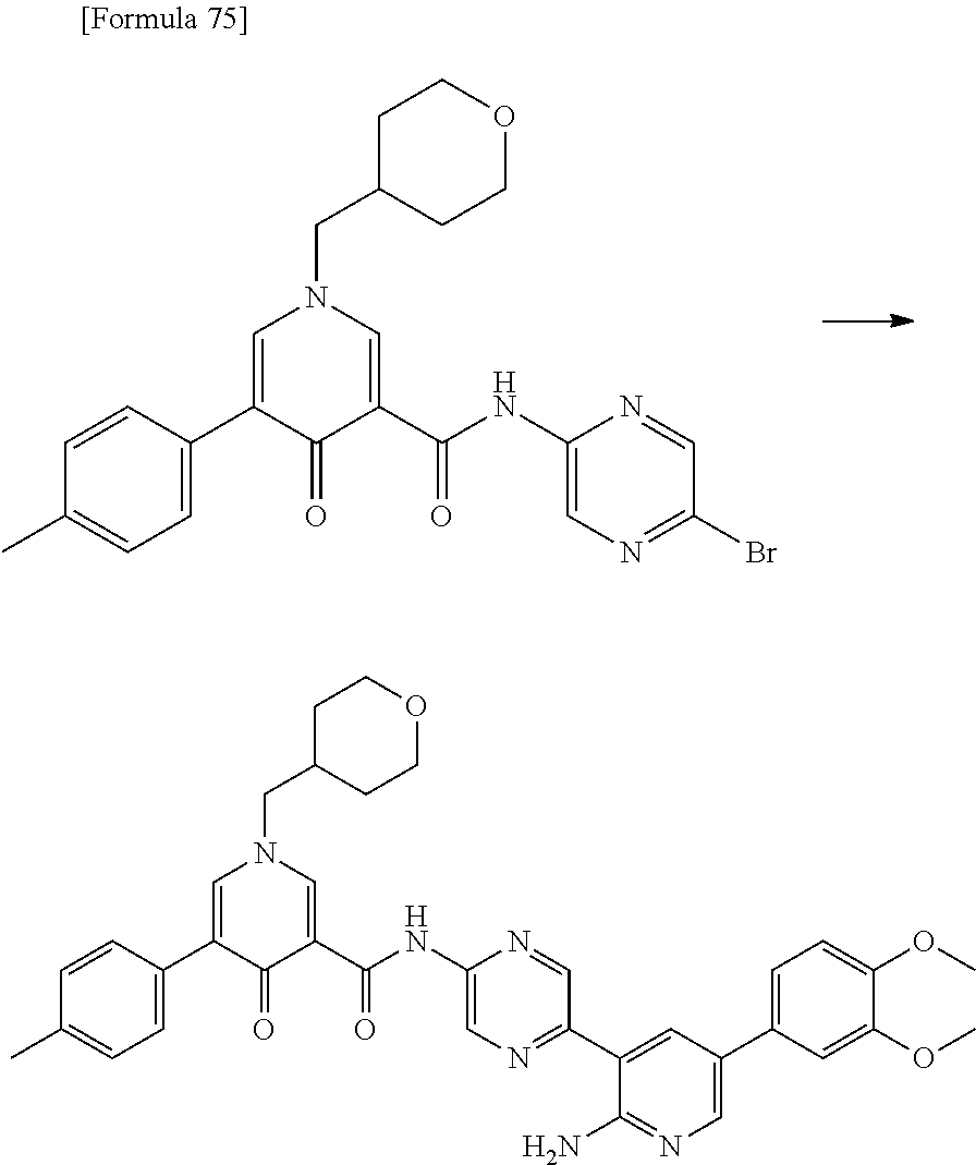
C1(C)=CC=C(C2=CN(CC3CCOCC3)C=C(C(=O)NC3=CN=C(Br)C=N3)C2=O)C=C1.C1(C)=CC=C(C2=CN(CC3CCOCC3)C=C(C(NC3=CN=C(C4=CC(C5=CC=C(OC)C(OC)=C5)=CN=C4N)C=N3)=O)C2=O)C=C1
